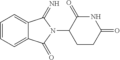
C1=CC=C2C(=C1)C(=N)N(C1CCC(=O)NC1=O)C2=O
